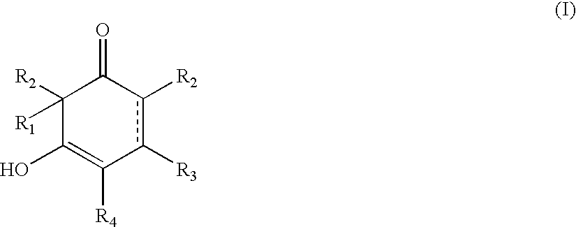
c1([R3])c([R2])C(=O)C([R2])([R1])C(O)=C1[R4]
